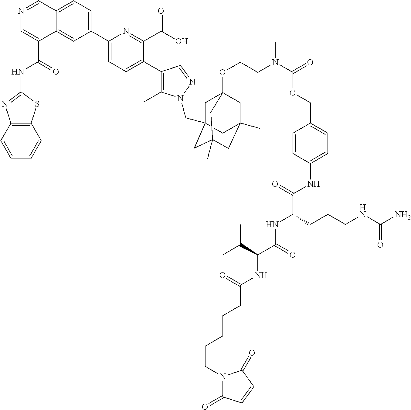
C12=C(C=CC=C1)SC(NC(C1=CN=CC3=CC=C(C4=CC=C(C5=C(C)N(CC67CC8(OCCN(C(=O)OCC9=CC=C(NC(C(CCCNC(N)=O)NC(C(C(C)C)NC(CCCCCN%10C(=O)C=CC%10=O)=O)=O)=O)C=C9)C)CC(C)(CC(C)(C6)C8)C7)N=C5)C(C(O)=O)=N4)C=C13)=O)=N2
